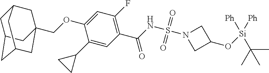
C(OC1=CC(F)=C(C(=O)NS(=O)(=O)N2CC(O[Si](C(C)(C)C)([Ph])[Ph])C2)C=C1C1CC1)C12CC3CC(CC(C1)C3)C2
